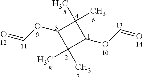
C1(C)(C)C(OC=O)C(C)(C)C1OC=O
